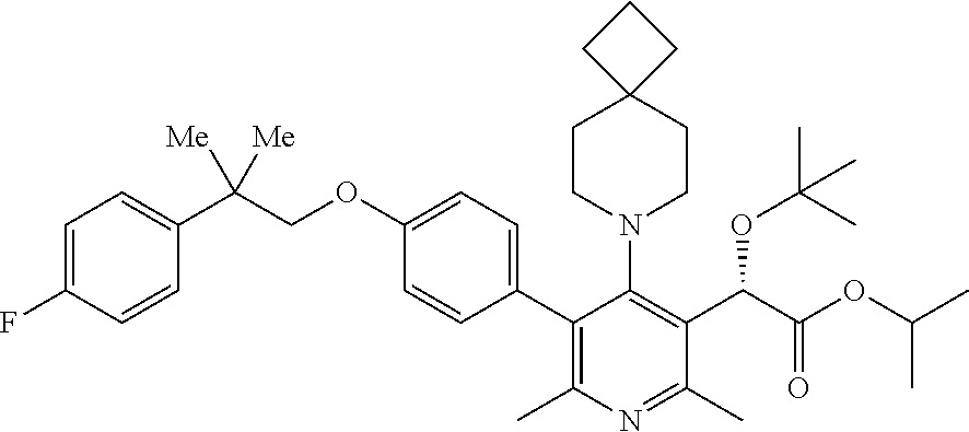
C1(C2=C(C)N=C(C)C(C(C(=O)OC(C)C)OC(C)(C)C)=C2N2CCC3(CC2)CCC3)=CC=C(OCC(C2=CC=C(F)C=C2)([Me])[Me])C=C1
